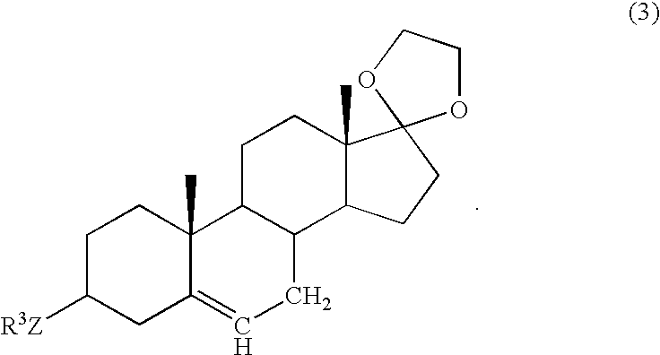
C1C([R3Z])CC2=CCC3C(C2(C)C1)CCC1(C)C3CCC12OCCO2
